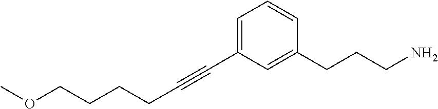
C(C#CC1=CC=CC(CCCN)=C1)CCCOC
